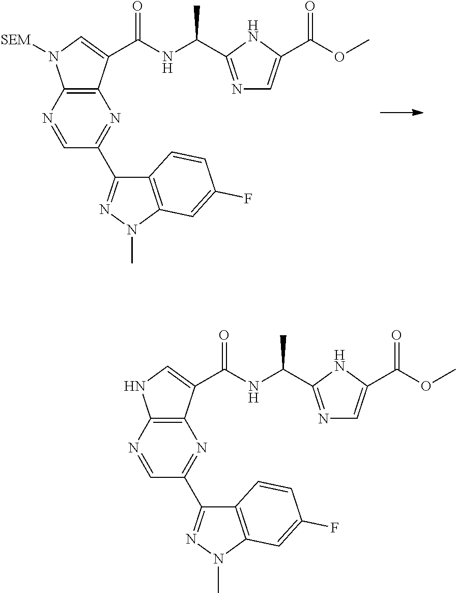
C12=C(C(C(NC(C)C3=NC=C(C(OC)=O)N3)=O)=CN1[SEM])N=C(C1=NN(C)C3=C1C=CC(F)=C3)C=N2.C12=C(C(C(NC(C)C3=NC=C(C(OC)=O)N3)=O)=CN1)N=C(C1=NN(C)C3=C1C=CC(F)=C3)C=N2
